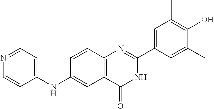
C12=C(C=CC(NC3=CC=NC=C3)=C1)N=C(C1=CC(C)=C(O)C(C)=C1)NC2=O
